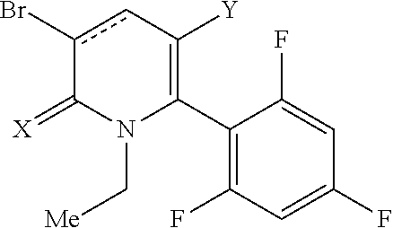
C1(C2=C([Y])cc(Br)C(=[X])N2C[Me])=C(F)C=C(F)C=C1F
